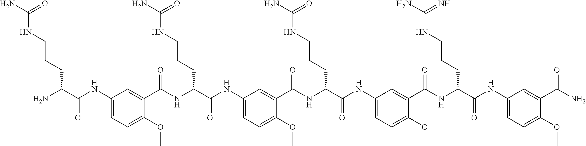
C1(NC(=O)C(N)CCCNC(N)=O)=CC=C(OC)C(C(NC(C(NC2=CC=C(OC)C(C(NC(C(NC3=CC=C(OC)C(C(NC(C(NC4=CC=C(OC)C(C(N)=O)=C4)=O)CCCNC(N)=N)=O)=C3)=O)CCCNC(N)=O)=O)=C2)=O)CCCNC(N)=O)=O)=C1
